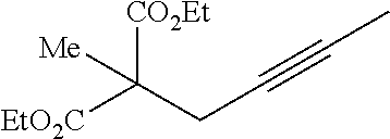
C(C#CC)C([EtO2C])([CO2Et])[Me]
